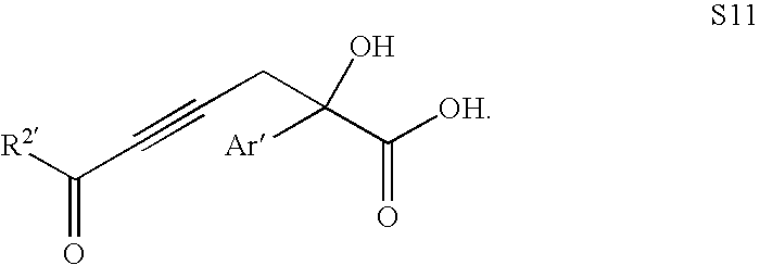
C(CC(O)([Ar])C([OH])=O)#CC([R2])=O
